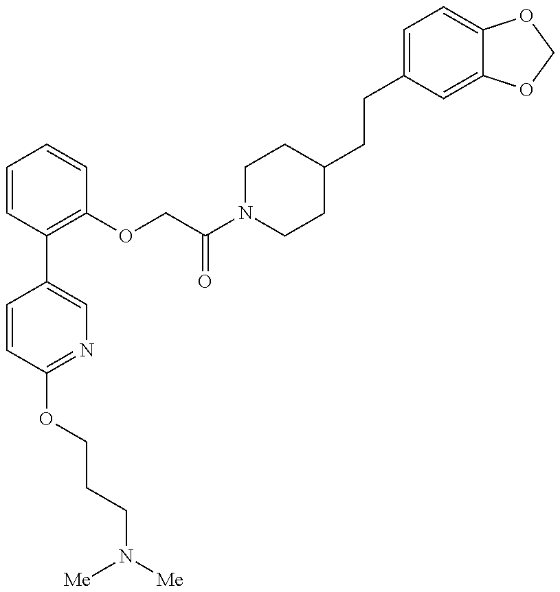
C1=CC(OCCCN([Me])[Me])=NC=C1C1=C(OCC(N2CCC(CCC3=CC=C4C(=C3)OCO4)CC2)=O)C=CC=C1
